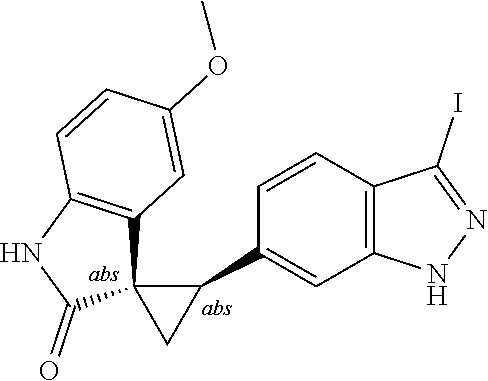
C1=CC(C2C3(C2)C2=C(NC3=O)C=CC(OC)=C2)=CC2=C1C(I)=NN2
